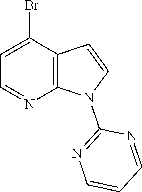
BrC1=CC=NC2=C1C=CN2C1=NC=CC=N1
